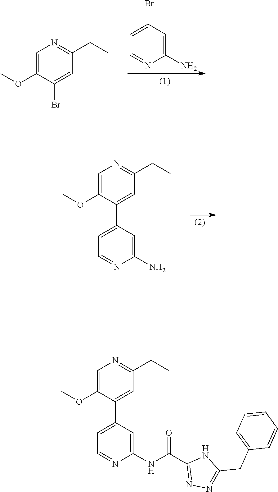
C1(CC)=NC=C(OC)C(Br)=C1.C1(N)=CC(Br)=CC=N1.C1=C(OC)C(C2=CC=NC(N)=C2)=CC(CC)=N1.C1=C(OC)C(C2=CC=NC(NC(C3=NN=C(CC4=CC=CC=C4)N3)=O)=C2)=CC(CC)=N1
